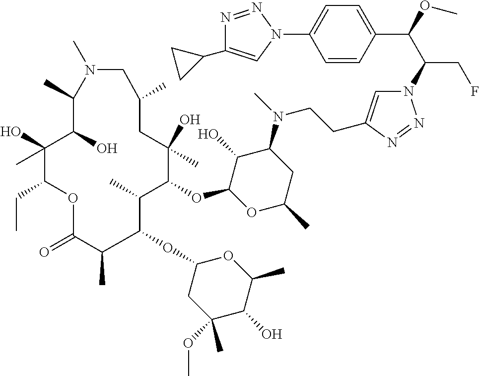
N1=NN(C(C(C2=CC=C(N3N=NC(C4CC4)=C3)C=C2)OC)CF)C=C1CCN(C)C1C(O)C(OC2C(C)C(OC3CC(OC)(C)C(O)C(C)O3)C(C)C(=O)OC(CC)C(O)(C)C(O)C(C)N(C)CC(C)CC2(O)C)OC(C)C1
